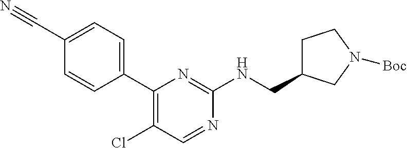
C1=C(C#N)C=CC(C2=C(Cl)C=NC(NCC3CCN([Boc])C3)=N2)=C1
